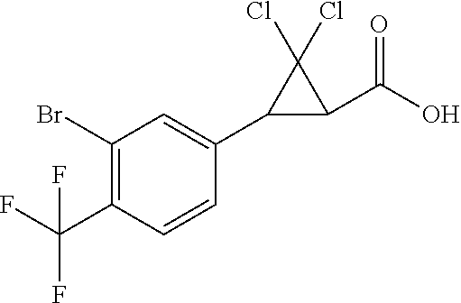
C1(Br)=C(C(F)(F)F)C=CC(C2C(C(O)=O)C2(Cl)Cl)=C1
